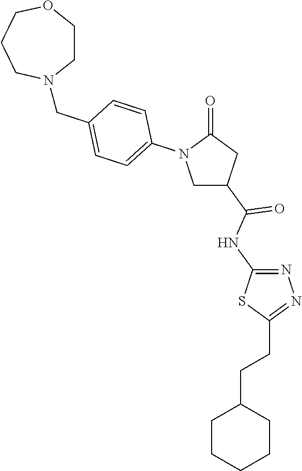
C1C(C(NC2=NN=C(CCC3CCCCC3)S2)=O)CC(=O)N1C1=CC=C(CN2CCOCCC2)C=C1
